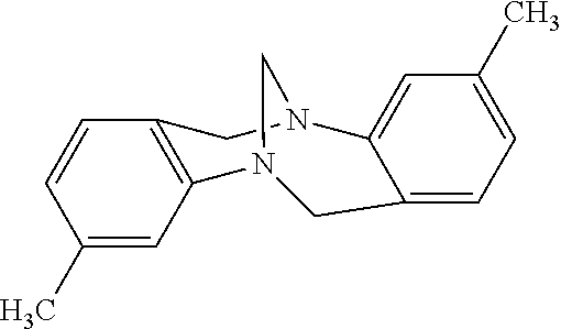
C1(C)=CC2=C(C=C1)CN1C3=CC(C)=CC=C3CN2C1
